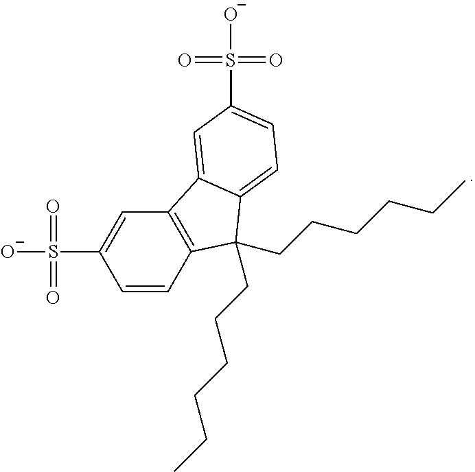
C1=CC2=C(C=C1S(=O)(=O)[O-])C1=CC(S(=O)(=O)[O-])=CC=C1C2(CCCCCC)CCCCCC
